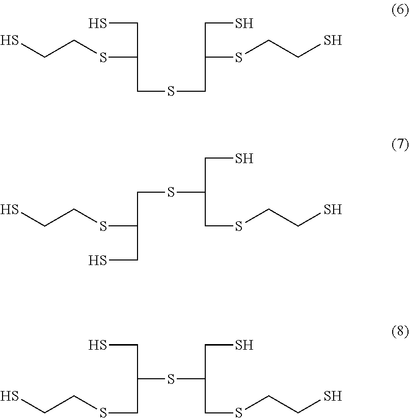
C(CSC(CS)CSCC(SCCS)CS)S.C(CSC(CS)CSC(CS)CSCCS)S.C(CSCC(SC(CS)CSCCS)CS)S
